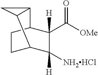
C1([H])([NH2HCl])C([H])(C([OMe])=O)C2CCC1C1C2C1
